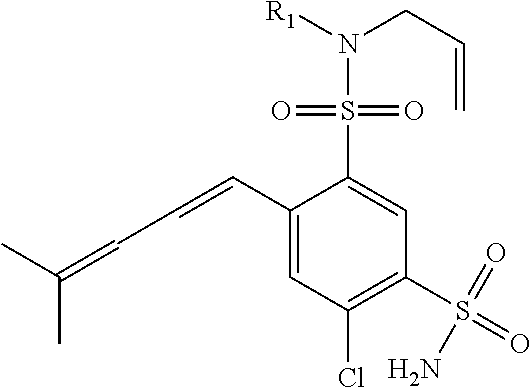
C1(C=CC=C(C)C)=CC(Cl)=C(S(=O)(=O)N)C=C1S(N([R1])CC=C)(=O)=O
